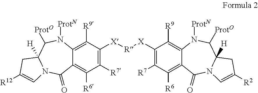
C1([R7])=C([X][R][X]C2=C([R7])C([R6])=C3C(=C2[R9])N([ProtN])C([ProtO])C2([H])N(C3=O)C=C([R2])C2)C([R9])=C2C(=C1[R6])C(=O)N1C([H])(C([ProtO])N2[ProtN])CC([R12])=C1
